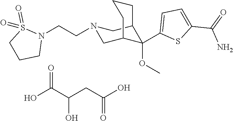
C1(C2(OC)C3CN(CCN4S(=O)(=O)CCC4)CC2CCC3)=CC=C(C(=O)N)S1.OC(C(CC(O)=O)O)=O
